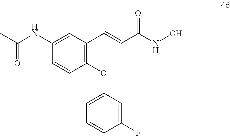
C1(OC2=CC=CC(F)=C2)=C(C=CC(NO)=O)C=C(NC(C)=O)C=C1
